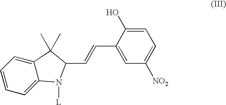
C1=C(O)C(C=CC2N([L])C3=CC=CC=C3C2(C)C)=CC([NO2])=C1
